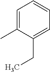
C1=C(C)C(CC)=CC=C1
